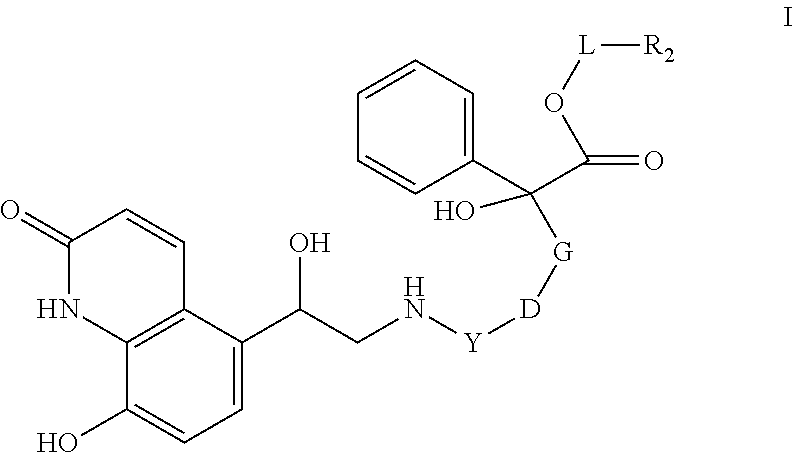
C1=C(C(CN[Y][D][G]C(C2=CC=CC=C2)(C(=O)O[L][R2])O)O)C2=C(C(O)=C1)NC(=O)C=C2
